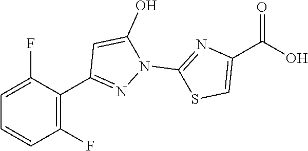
C1=C(F)C(C2=NN(C3=NC(C(O)=O)=CS3)C(O)=C2)=C(F)C=C1
